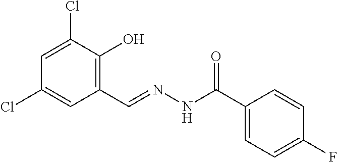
C1=C(Cl)C(O)=C(C=NNC(C2=CC=C(F)C=C2)=O)C=C1Cl
